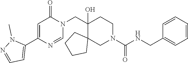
C1(CNC(N2CCC(CN3C(=O)C=C(C4=CC=NN4C)N=C3)(O)C3(C2)CCCC3)=O)=CC=CC=C1
